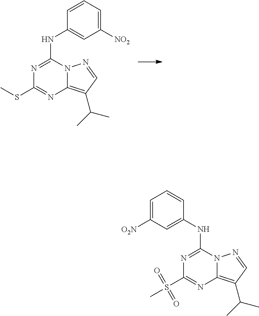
N1=C(NC2=CC([NO2])=CC=C2)N2C(=C(C(C)C)C=N2)N=C1SC.N1=C(NC2=CC([O2N])=CC=C2)N2C(=C(C(C)C)C=N2)N=C1S(C)(=O)=O
